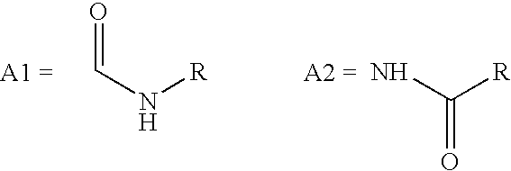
O=CN[R].NC([R])=O
